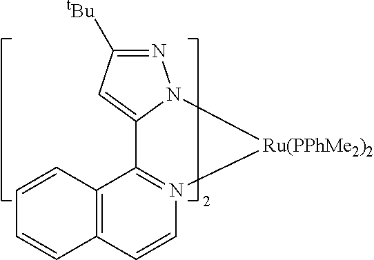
C12=N([Ru(PPhMe2)2]N3N=C([tBu])C=C13)C=CC1=C2C=CC=C1
